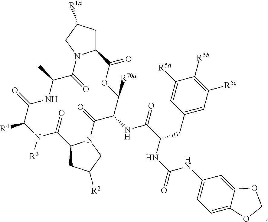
[R3]N1C([R4])C(=O)NC(C)C(=O)N2C(CC([R1a])C2)C(=O)OC([R70a])C(NC(C(NC(=O)NC2=CC=C3C(=C2)OCO3)CC2=CC([R5c])=C([R5b])C([R5a])=C2)=O)C(=O)N2C(CC([R2])C2)C1=O
